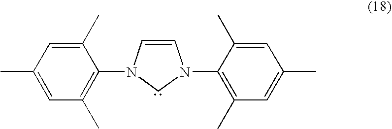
C1(C)=CC(C)=C(N2C=CN(C3=C(C)C=C(C)C=C3C)C2)C(C)=C1
